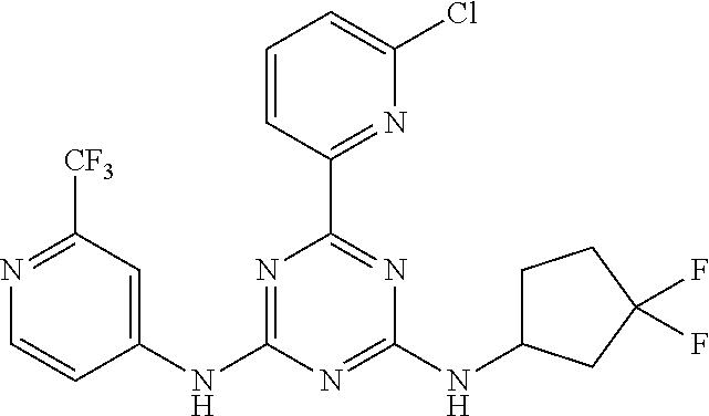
C1(NC2=NC(C3=NC(Cl)=CC=C3)=NC(NC3CCC(F)(F)C3)=N2)=CC([CF3])=NC=C1
